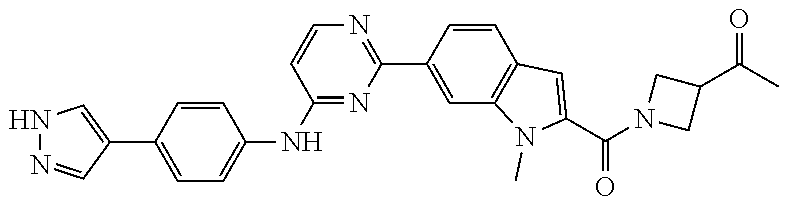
C1C(C(C)=O)CN1C(C1=CC2=C(N1C)C=C(C1=NC=CC(NC3=CC=C(C4=CNN=C4)C=C3)=N1)C=C2)=O
